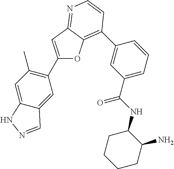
C1(C2=C(C)C=C3C(=C2)C=NN3)=CC2=NC=CC(C3=CC(C(NC4CCCCC4N)=O)=CC=C3)=C2O1
